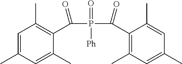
C1=C(C)C=C(C)C(C(P(C(=O)C2=C(C)C=C(C)C=C2C)(=O)[Ph])=O)=C1C
